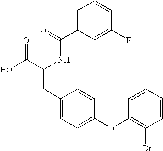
C1=C(C(=O)NC(C(O)=O)=CC2=CC=C(OC3=C(Br)C=CC=C3)C=C2)C=C(F)C=C1
